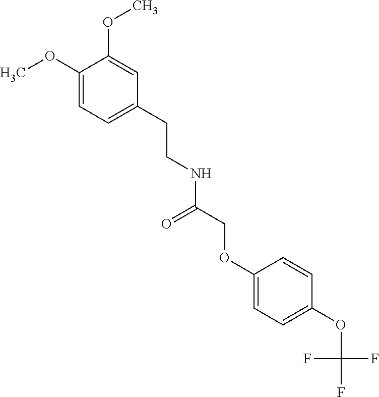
C1=C(CCNC(COC2=CC=C(OC(F)(F)F)C=C2)=O)C=C(OC)C(OC)=C1
